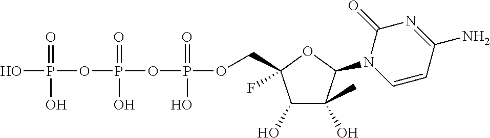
OP(=O)(OP(=O)(O)OP(=O)(O)OCC1(F)C(O)C(O)(C)C(N2C=CC(N)=NC2=O)O1)O
